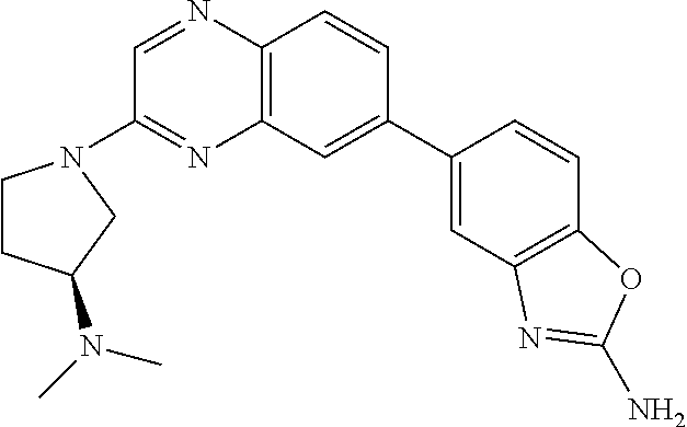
C1(C2=CC3=C(C=C2)N=CC(N2CCC(N(C)C)C2)=N3)=CC2=C(C=C1)OC(N)=N2
